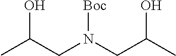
CC(CN(CC(C)O)[Boc])O
